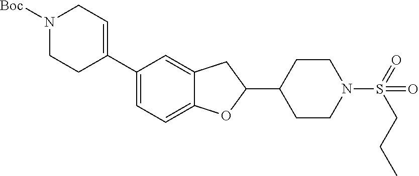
C1(C2=CCN([Boc])CC2)=CC=C2C(=C1)CC(C1CCN(S(=O)(CCC)=O)CC1)O2
